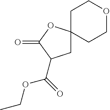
C1C2(OC(=O)C1C(=O)OCC)CCOCC2
